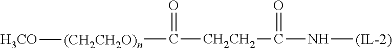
[(CH2CH2O)n]([H3CO])C(=O)[CH2CH2]C(N[(IL-2)])=O
